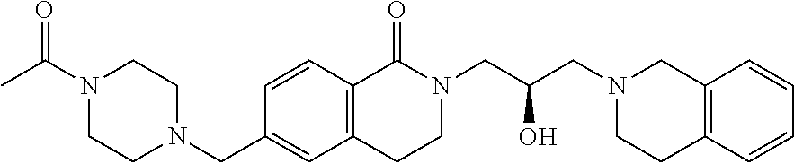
C(C1=CC2=C(C=C1)C(=O)N(CC(O)CN1CCC3=C(C1)C=CC=C3)CC2)N1CCN(C(C)=O)CC1
